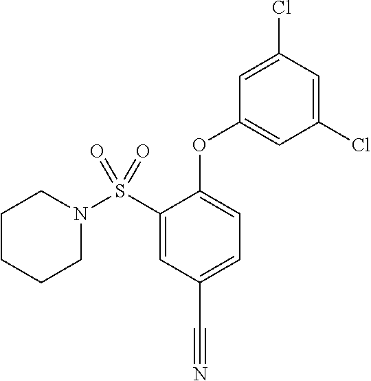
C1CCCN(S(C2=CC(C#N)=CC=C2OC2=CC(Cl)=CC(Cl)=C2)(=O)=O)C1
